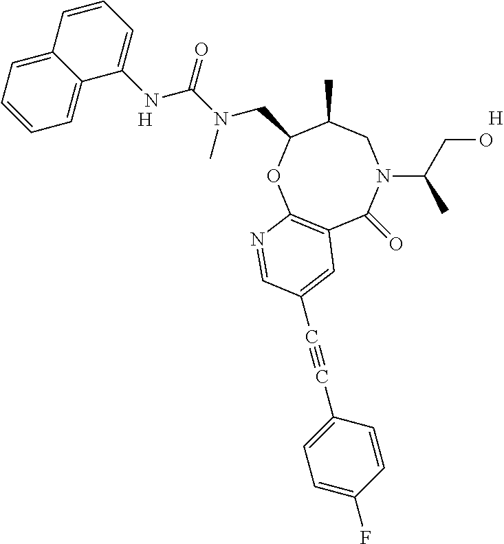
C12=C(OC(CN(C(=O)NC3=CC=CC4=CC=CC=C34)C)C(C)CN(C(CO)C)C1=O)N=CC(C#CC1=CC=C(F)C=C1)=C2.[H].[H]
